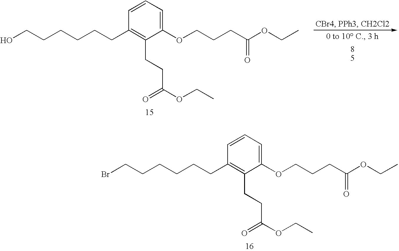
C1(OCCCC(OCC)=O)=CC=CC(CCCCCCO)=C1CCC(OCC)=O.C1(OCCCC(OCC)=O)=CC=CC(CCCCCCBr)=C1CCC(OCC)=O
